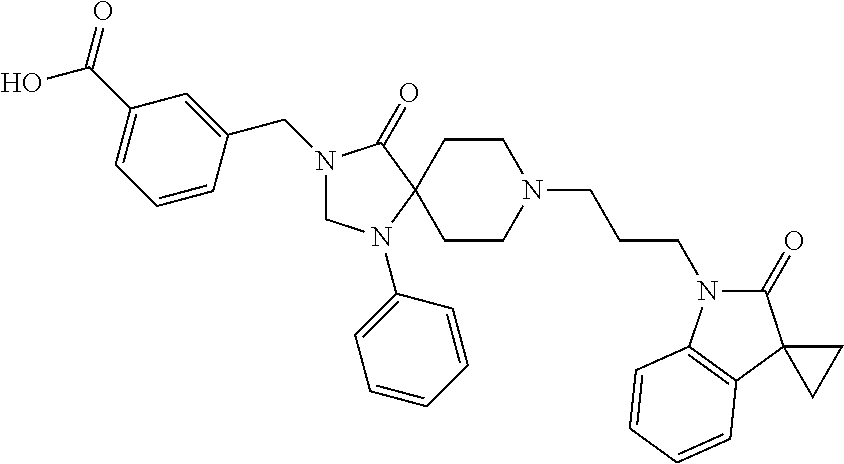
N1(CC2=CC(C(O)=O)=CC=C2)CN(C2=CC=CC=C2)C2(C1=O)CCN(CCCN1C(=O)C3(C4=C1C=CC=C4)CC3)CC2
